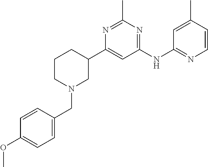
C1(OC)=CC=C(CN2CC(C3=CC(NC4=NC=CC(C)=C4)=NC(C)=N3)CCC2)C=C1
